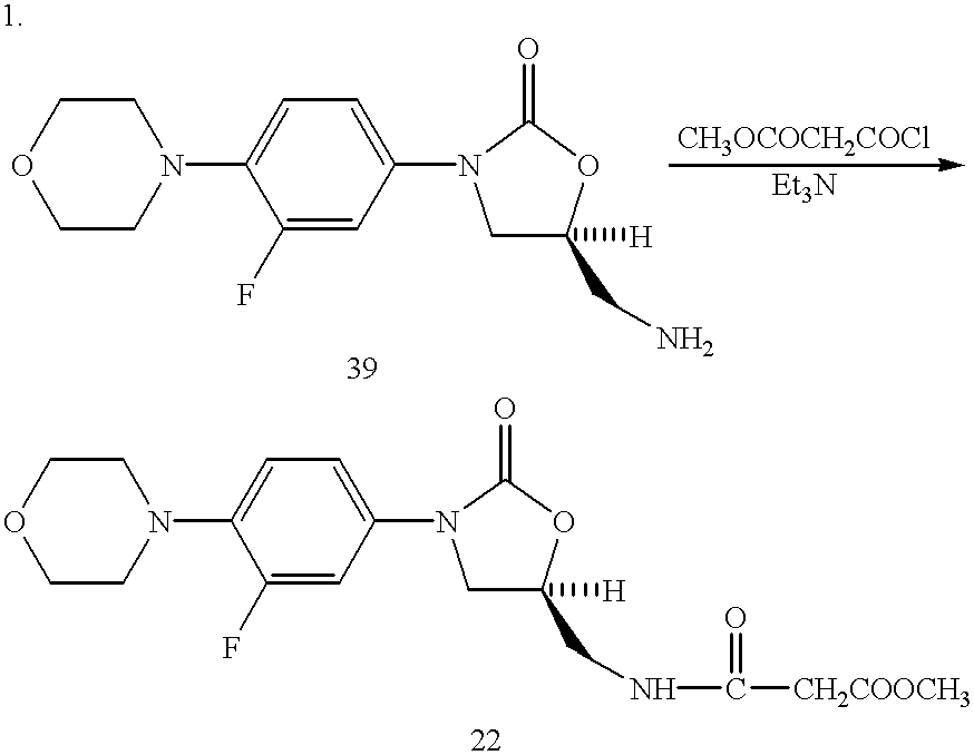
C1CN(C2=CC=C(N3CC(CN)([H])OC3=O)C=C2F)CCO1.C1CN(C2=CC=C(N3CC(CNC(=O)[CH2COOCH3])([H])OC3=O)C=C2F)CCO1
